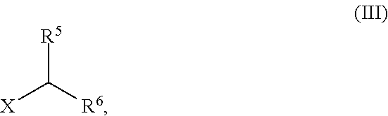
[R5]C([R6])[X]
